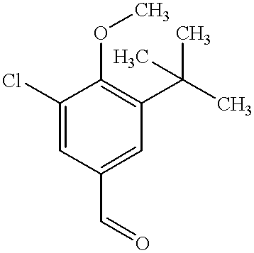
C1=C(Cl)C(OC)=C(C(C)(C)C)C=C1C=O
